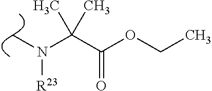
C(C(OCC)=O)(N(C)[R23])(C)C
